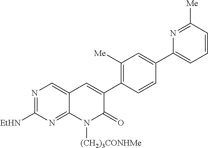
N1=C([EtHN])N=C2C(=C1)C=C(C1=C([Me])C=C(C3=CC=CC([Me])=N3)C=C1)C(=O)N2[(CH2)3CONHMe]
